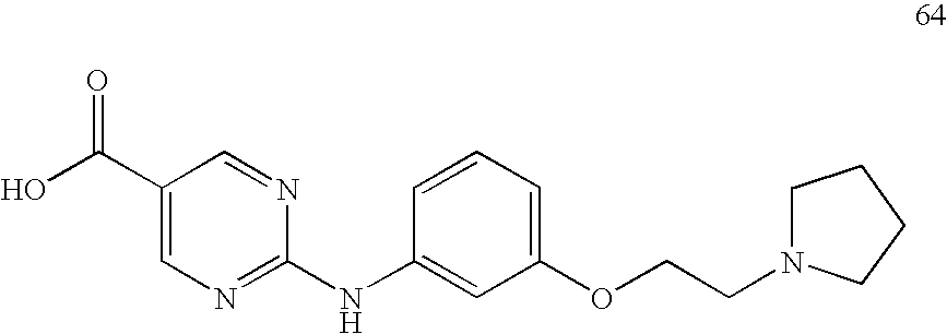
C1(C(O)=O)=CN=C(NC2=CC(OCCN3CCCC3)=CC=C2)N=C1
